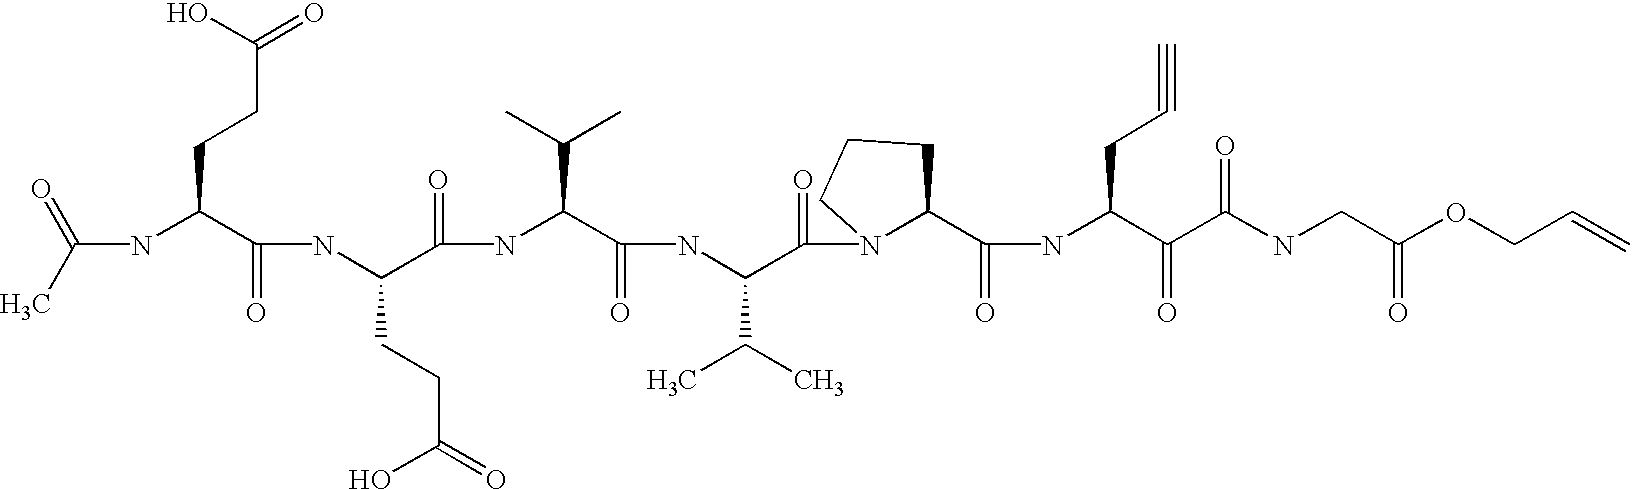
C(NC(C(NC(C(=O)NC(C(=O)NC(C(=O)N1C(C(=O)NC(C(=O)C(NCC(=O)OCC=C)=O)CC#C)CCC1)C(C)C)C(C)C)CCC(=O)O)=O)CCC(=O)O)(C)=O
